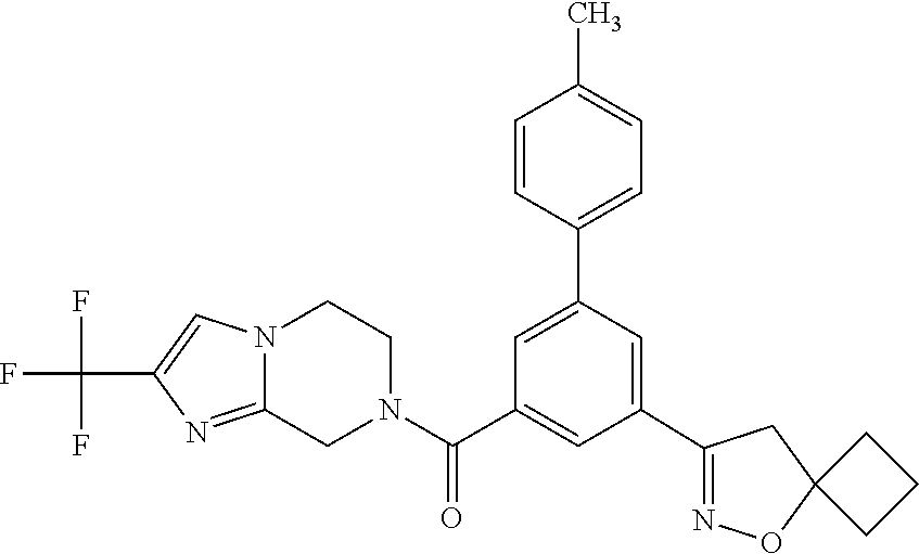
C1(C2=NOC3(C2)CCC3)=CC(C2=CC=C(C)C=C2)=CC(C(N2CCN3C(=NC(C(F)(F)F)=C3)C2)=O)=C1
